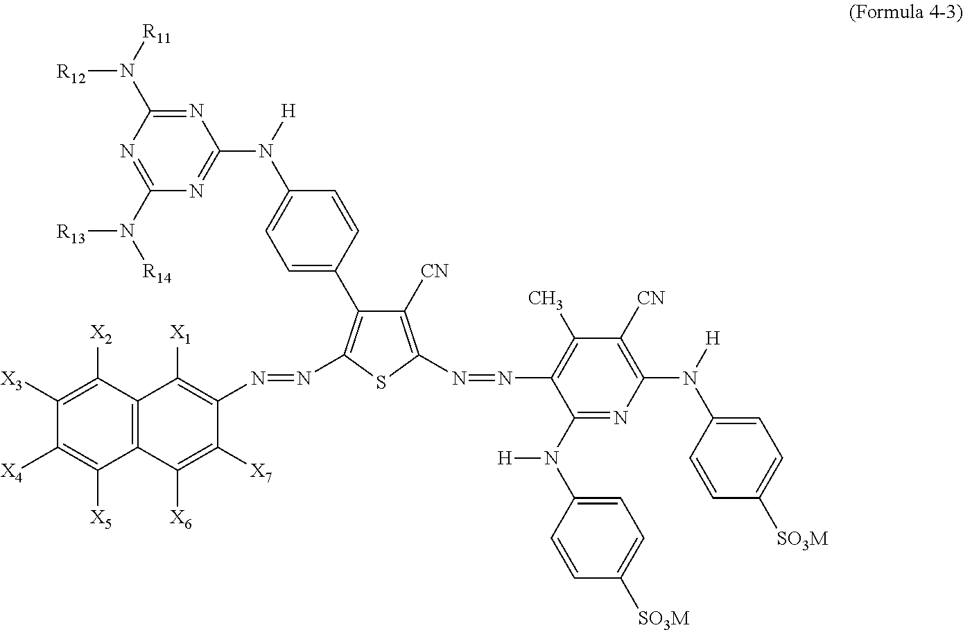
C1(N(C2=NC(N([R13])[R14])=NC(N([R12])[R11])=N2)[H])=CC=C(C2=C(N=NC3=C([X1])C4=C(C([X6])=C3[X7])C([X5])=C([X4])C([X3])=C4[X2])SC(N=NC3=C(C)C([CN])=C(N([H])C4=CC=C([SO3M])C=C4)N=C3N([H])C3=CC=C([SO3M])C=C3)=C2[CN])C=C1
